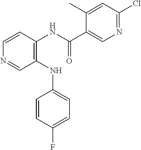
C1(NC2=CC=C(F)C=C2)=C(NC(C2=CN=C(Cl)C=C2C)=O)C=CN=C1
